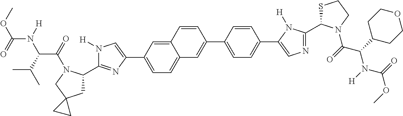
C1=C(C2=CN([H])C(C3CC4(CN3C(C(N(C(OC)=O)[H])C(C)C)=O)CC4)=N2)C=C2C(=C1)C=C(C1=CC=C(C3=CN=C(C4SCCN4C(C(N(C(OC)=O)[H])C4CCOCC4)=O)N3[H])C=C1)C=C2
